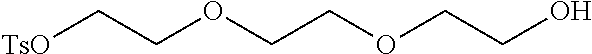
[TsO]CCOCCOCCO
